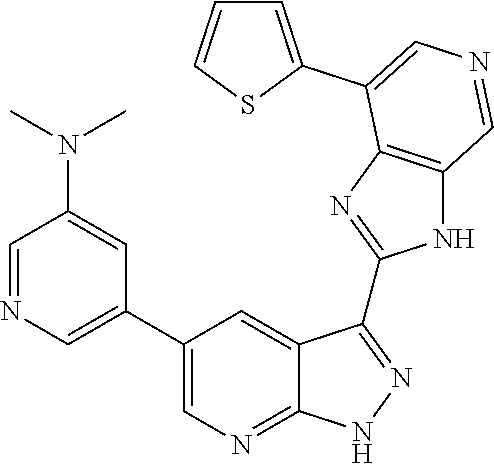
C1=NC=C(C2=CN=C3C(=C2)C(C2=NC4=C(N2)C=NC=C4C2=CC=CS2)=NN3)C=C1N(C)C
